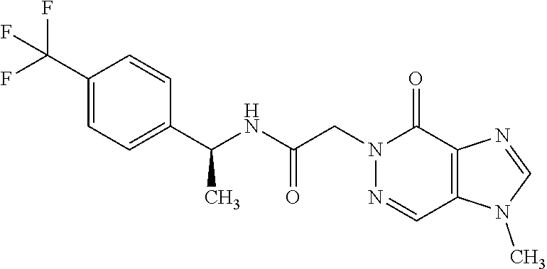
C1(C(F)(F)F)=CC=C(C(NC(CN2C(=O)C3=C(C=N2)N(C)C=N3)=O)C)C=C1
